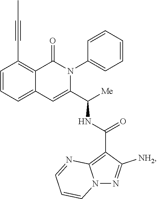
C1=CC=C2C(=C1C#CC)C(=O)N(C1=CC=CC=C1)C(C([Me])NC(C1=C3N(N=C1[NH2])C=CC=N3)=O)=C2
